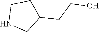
N1CC(CCO)CC1
